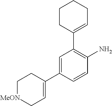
C1(C2=CCCCC2)=C(N)C=CC(C2=CC[MeON]CC2)=C1
